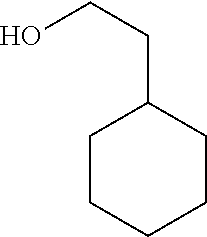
C1CCCCC1CCO
